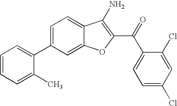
C12=CC(C3=CC=CC=C3C)=CC=C1C(N)=C(C(C1=CC=C(Cl)C=C1Cl)=O)O2
